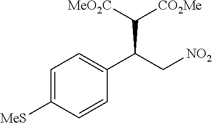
C1=C([MeS])C=CC(C(C[NO2])C([CO2Me])[MeO2C])=C1
